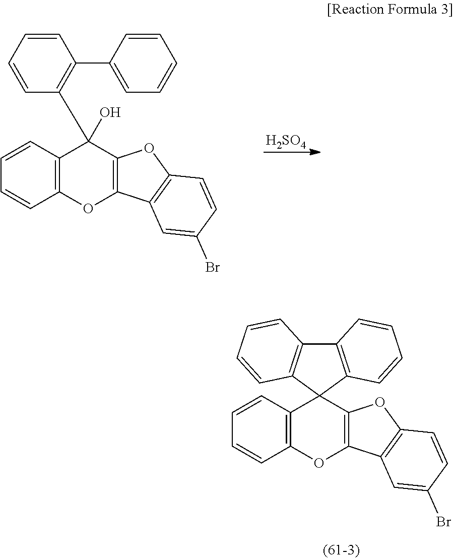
C1=CC=CC(C2(O)C3=C(C=CC=C3)OC3=C2OC2=C3C=C(Br)C=C2)=C1C1=CC=CC=C1.[H2SO4].C12=C(C=CC=C1)C1(C3=C(O2)C2=C(O3)C=CC(Br)=C2)C2=C(C3=C1C=CC=C3)C=CC=C2
